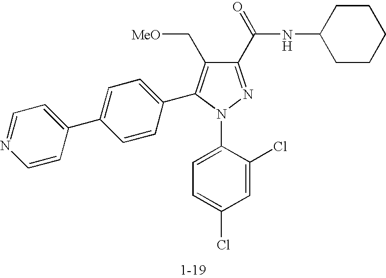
C1(C(NC2CCCCC2)=O)=NN(C2=CC=C(Cl)C=C2Cl)C(C2=CC=C(C3=CC=NC=C3)C=C2)=C1C[MeO]
